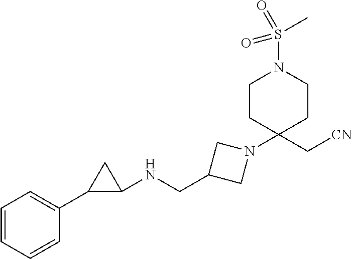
C1=CC=CC(C2C(NCC3CN(C4(C[CN])CCN(S(C)(=O)=O)CC4)C3)C2)=C1
